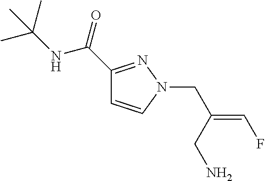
C1(C(=O)NC(C)(C)C)=NN(CC(=CF)CN)C=C1
